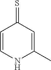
C1=CNC(C)=CC1=S
